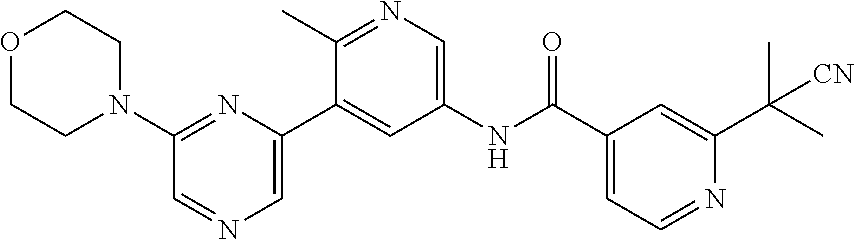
C1=C(C2=CC(NC(C3=CC=NC(C(C)(C)[CN])=C3)=O)=CN=C2C)N=C(N2CCOCC2)C=N1
